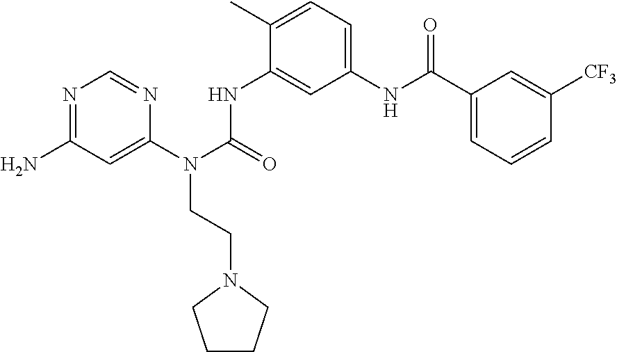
NC1=NC=NC(N(C(=O)NC2=CC(NC(C3=CC=CC([CF3])=C3)=O)=CC=C2C)CCN2CCCC2)=C1
